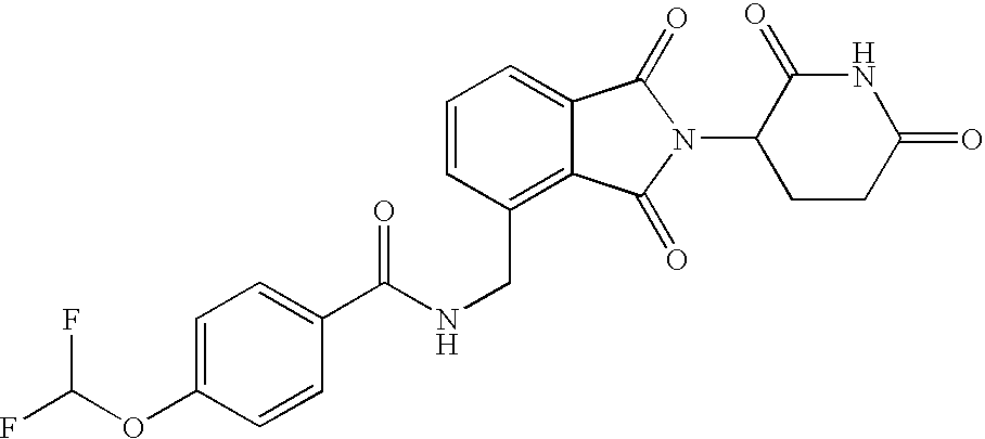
C(C1=C2C(=CC=C1)C(=O)N(C1CCC(=O)NC1=O)C2=O)NC(C1=CC=C(OC(F)F)C=C1)=O
